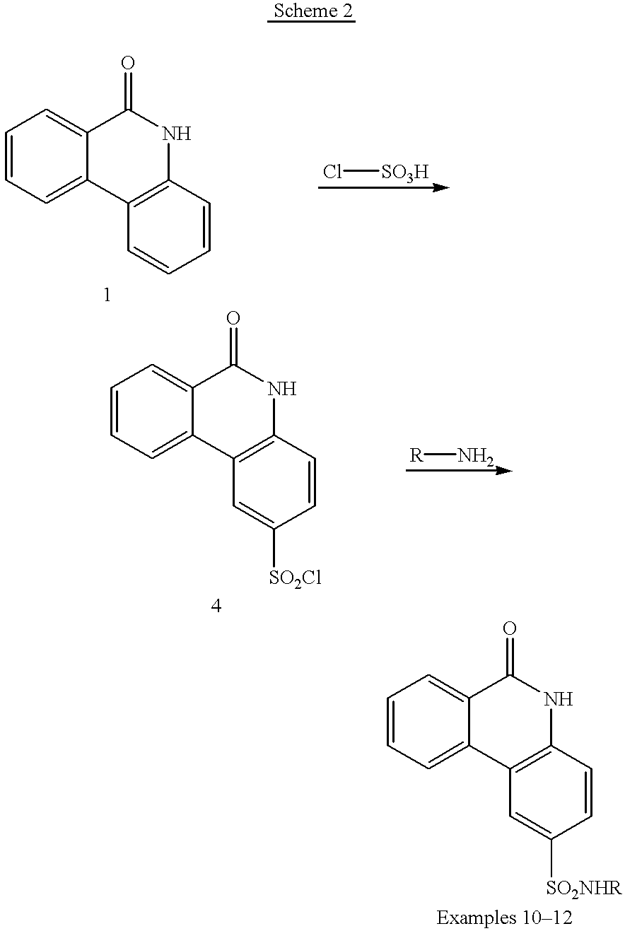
C1=CC=C2C(=C1)C(=O)NC1=C2C=CC=C1.Cl[SO3H].C1=CC=C2C(=C1)C(=O)NC1=C2C=C([SO2Cl])C=C1.[R]N.C1=CC=C2C(=C1)C(=O)NC1=C2C=C([SO2NHR])C=C1
